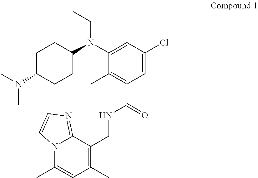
C1C(N(C)C)CCC(N(C2=CC(Cl)=CC(C(=O)NCC3=C(C)C=C(C)N4C3=NC=C4)=C2C)CC)C1
